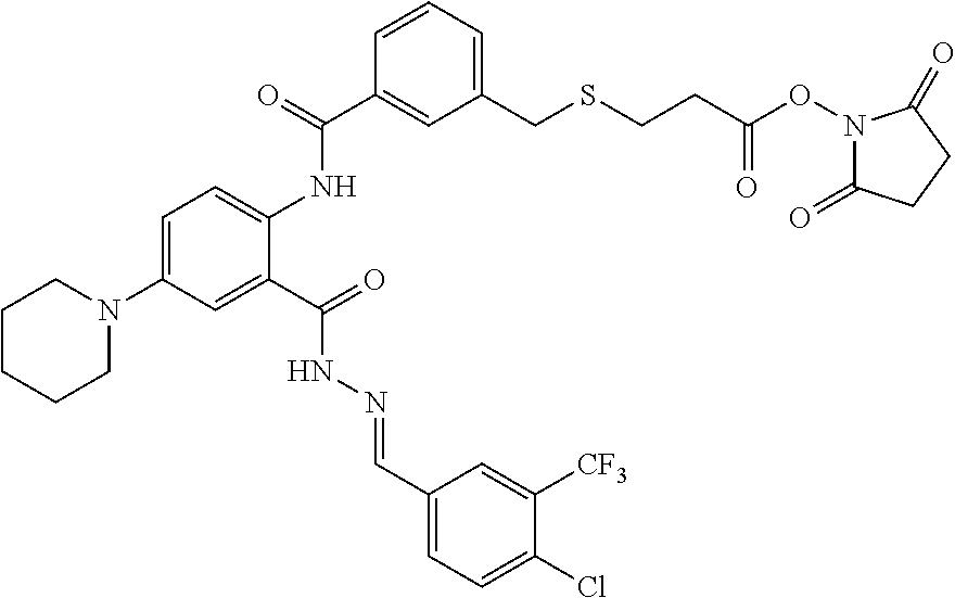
C1(C(=O)NC2=CC=C(N3CCCCC3)C=C2C(=O)NN=CC2=CC=C(Cl)C([CF3])=C2)=CC(CSCCC(ON2C(=O)CCC2=O)=O)=CC=C1
